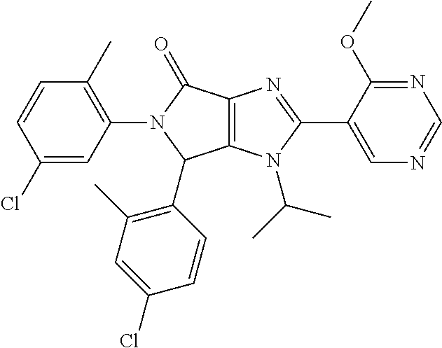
C12=C(N(C(C)C)C(C3=CN=CN=C3OC)=N1)C(C1=C(C)C=C(Cl)C=C1)N(C1=C(C)C=CC(Cl)=C1)C2=O
